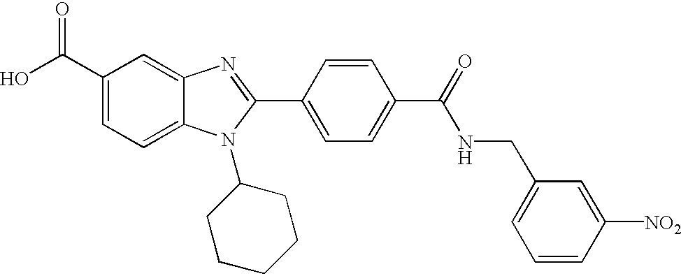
C1(C(O)=O)=CC=C2C(=C1)N=C(C1=CC=C(C(=O)NCC3=CC=CC([NO2])=C3)C=C1)N2C1CCCCC1
